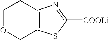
C12=C(SC([COOLi])=N1)COCC2
